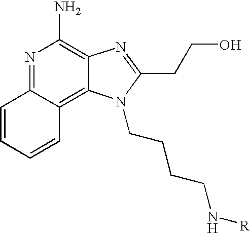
N1=C2C(=C3C(=C1N)N=C(CCO)N3CCCCN[R])C=CC=C2
